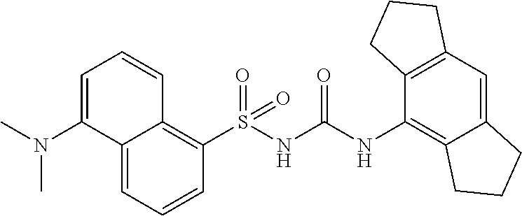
N(C1=C2C(=CC3=C1CCC3)CCC2)C(NS(C1=C2C(=CC=C1)C(N(C)C)=CC=C2)(=O)=O)=O
